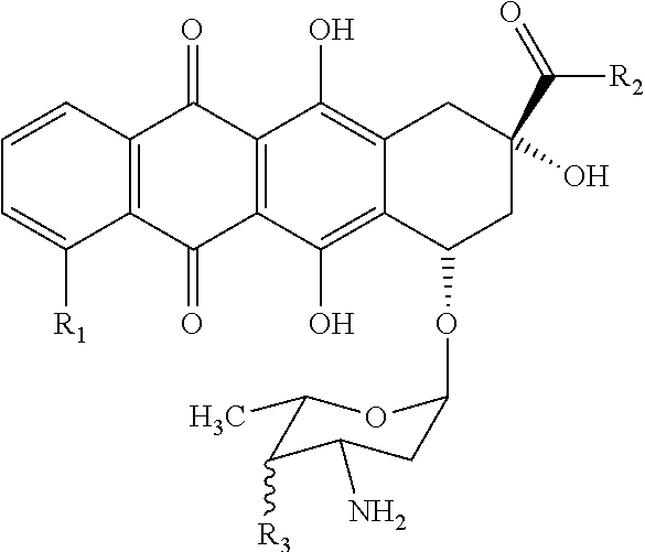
C1=CC2=C(C([R1])=C1)C(=O)C1=C(C2=O)C(O)=C2C(=C1O)C(OC1CC(N)C([R3])C(C)O1)CC(O)(C(=O)[R2])C2
